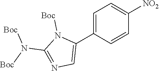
N1=C(N([Boc])[Boc])N([Boc])C(C2=CC=C([NO2])C=C2)=C1
